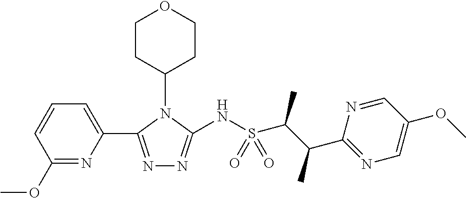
N1=C(C2=CC=CC(OC)=N2)N(C2CCOCC2)C(NS(C(C(C2=NC=C(OC)C=N2)C)C)(=O)=O)=N1
